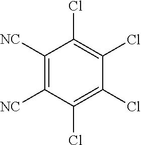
C1(Cl)=C(Cl)C([NC])=C([NC])C(Cl)=C1Cl
